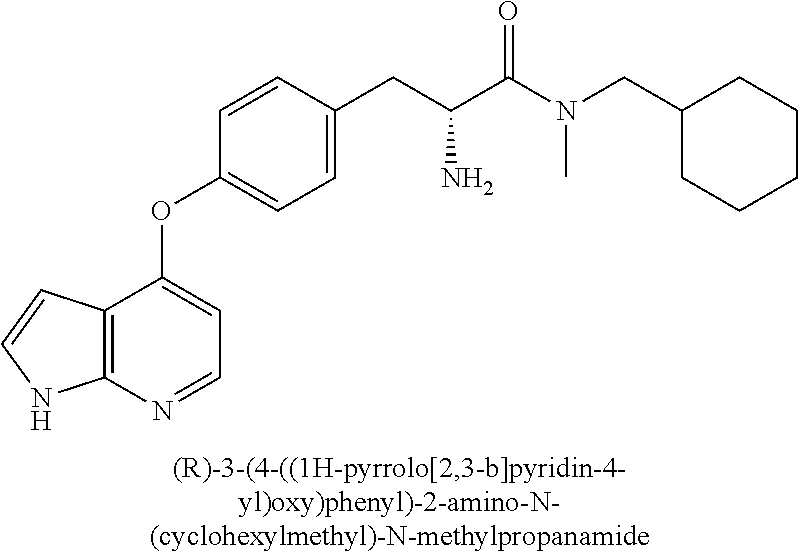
C12=C(N=CC=C1OC1=CC=C(CC(C(N(CC3CCCCC3)C)=O)N)C=C1)NC=C2
